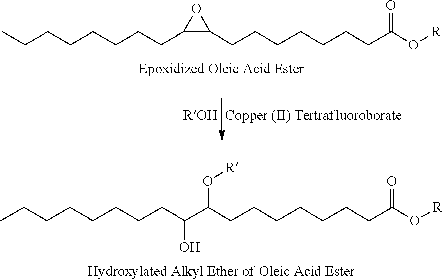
CCCCCCCCC(C(CCCCCCCC(O[R])=O)O[R])O.CCCCCCCCC1C(CCCCCCCC(O[R])=O)O1
